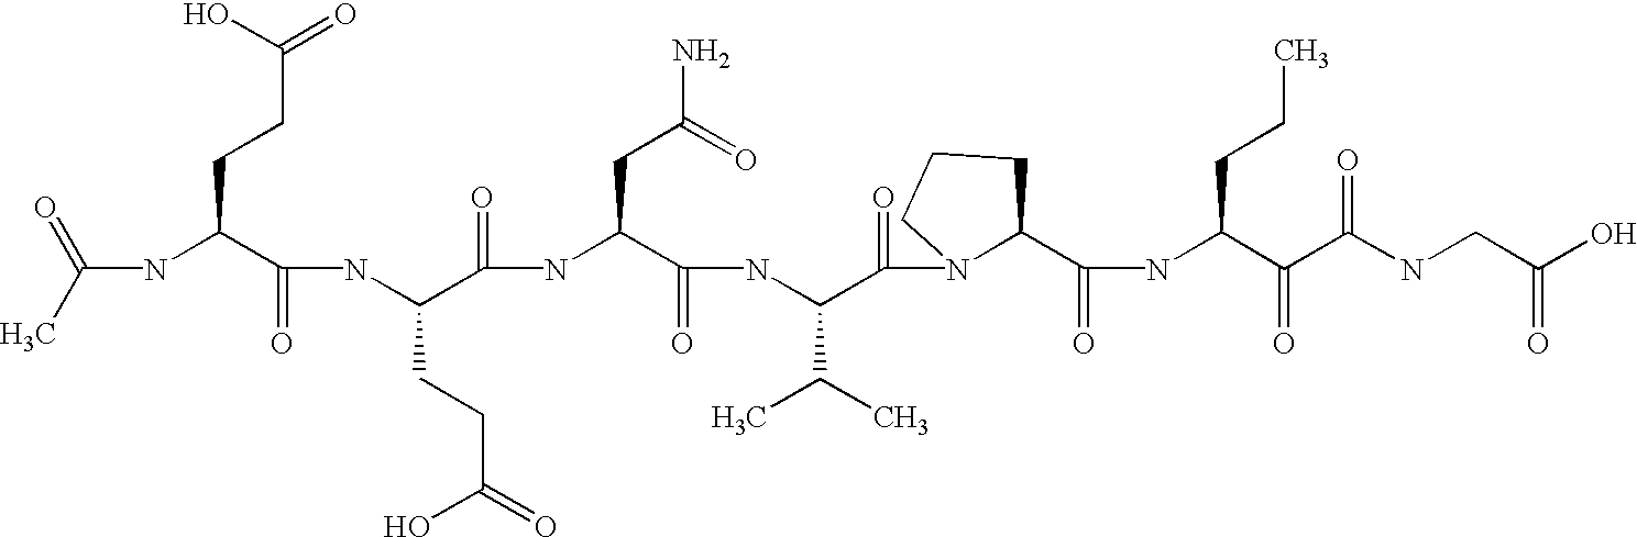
C(NC(C(NC(C(=O)NC(C(=O)NC(C(=O)N1C(C(=O)NC(C(=O)C(NCC(O)=O)=O)CCC)CCC1)C(C)C)CC(N)=O)CCC(=O)O)=O)CCC(=O)O)(C)=O
